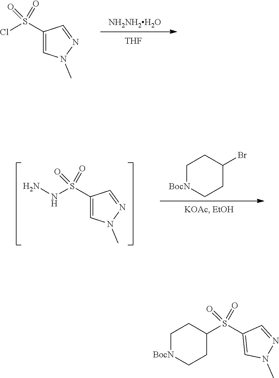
N1(C)C=C(S(=O)(=O)Cl)C=N1.[NH2NH2H2O].[THF].S(=O)(=O)(C1=CN(C)N=C1)NN.C1[BocN]CCC(Br)C1.CN1N=CC(S(=O)(=O)C2CC[BocN]CC2)=C1
